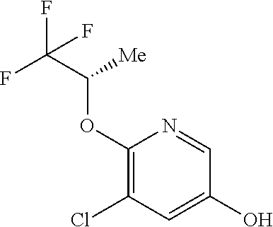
C1(OC(C(F)(F)F)[Me])=C(Cl)C=C(O)C=N1
